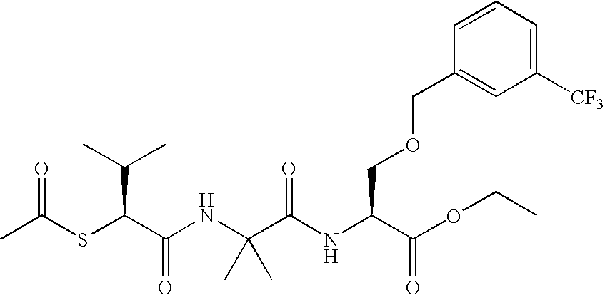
C(C(NC(C(OCC)=O)COCC1=CC([CF3])=CC=C1)=O)(C)(C)NC(C(SC(C)=O)C(C)C)=O
